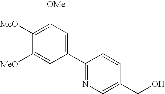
C1(C2=NC=C(CO)C=C2)=CC([OMe])=C([MeO])C([MeO])=C1
